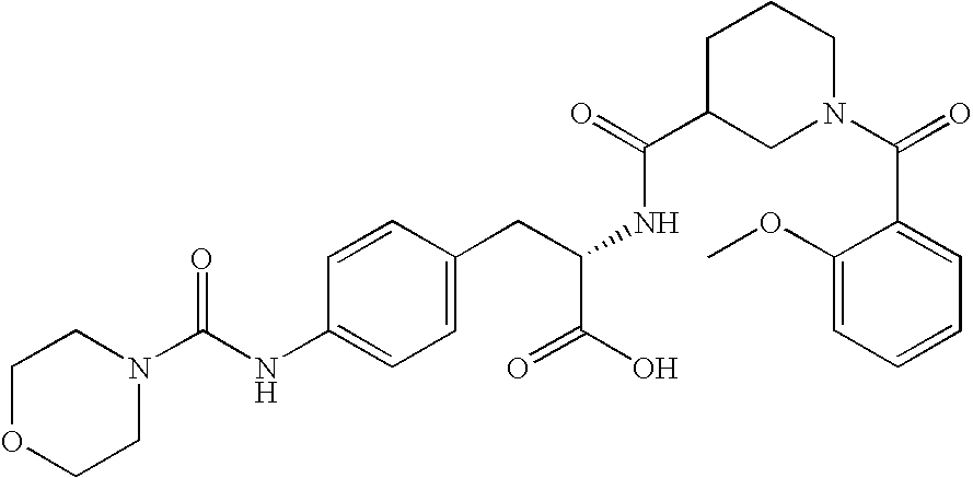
C1OCCN(C(NC2=CC=C(CC(NC(C3CN(C(=O)C4=CC=CC=C4OC)CCC3)=O)C(O)=O)C=C2)=O)C1
